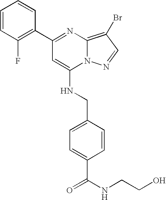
C1(C2=C(F)C=CC=C2)=NC2=C(Br)C=NN2C(NCC2=CC=C(C(NCCO)=O)C=C2)=C1
